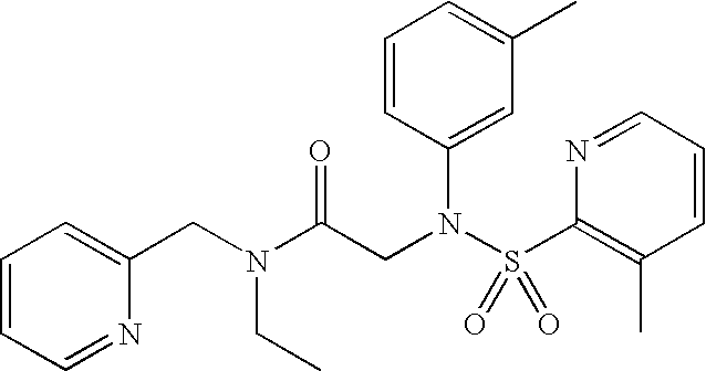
C1=CC(N(S(C2=C(C)C=CC=N2)(=O)=O)CC(N(CC)CC2=CC=CC=N2)=O)=CC(C)=C1
